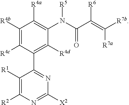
C1([R4b])=C([R4c])C(C2=NC([X2])=NC([R2])=C2[R1])=C([R4d])C(N(C(C(=C([R7b])[R7a])[R6])=O)[R5])=C1[R4a]
